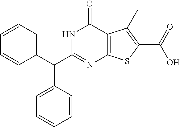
C1=CC(C(C2=NC3=C(C(=O)N2)C(C)=C(C(=O)O)S3)C2=CC=CC=C2)=CC=C1
